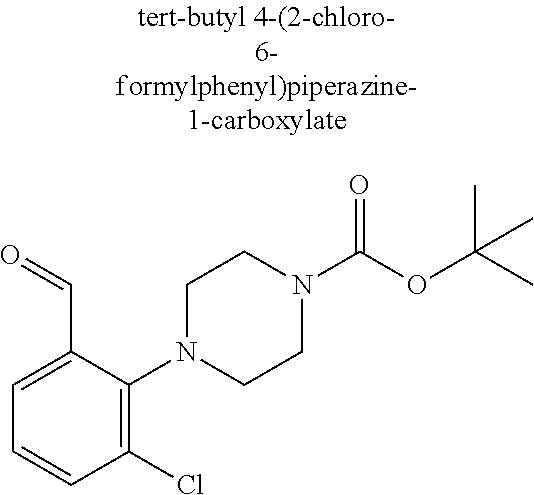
C1=C(C=O)C(N2CCN(C(=O)OC(C)(C)C)CC2)=C(Cl)C=C1
